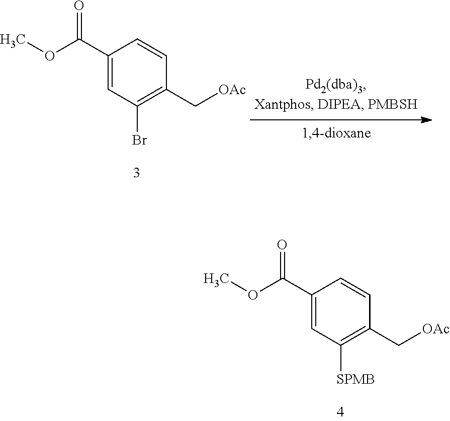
O(C(=O)C1=CC(Br)=C(C[OAc])C=C1)C.O(C(=O)C1=CC([SPMB])=C(C[OAc])C=C1)C
